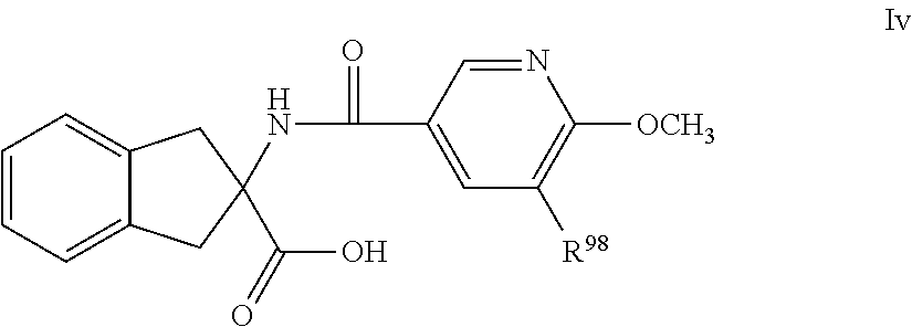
C1=CC=C2C(=C1)CC(C(O)=O)(NC(=O)C1=CC([R98])=C([OCH3])N=C1)C2
